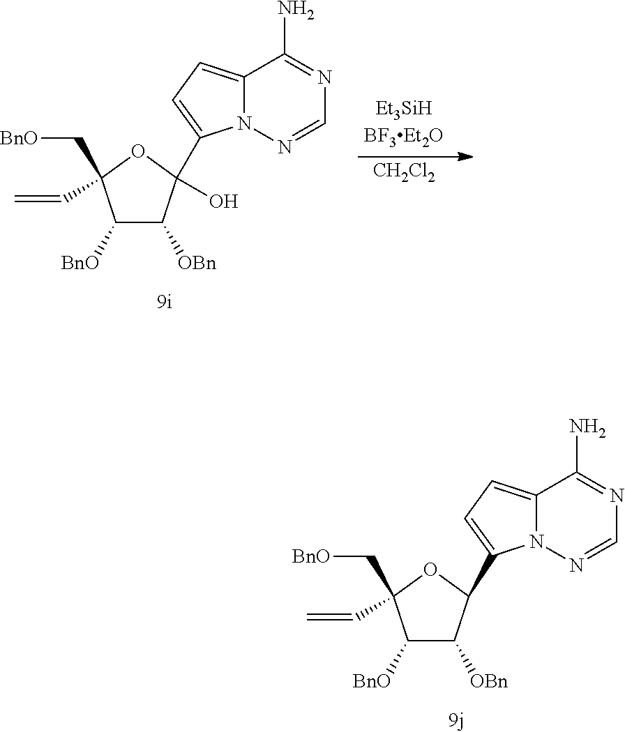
C1([BnO])C([OBn])C(C2=CC=C3N2N=CN=C3N)OC1(C[BnO])C=C.C1([BnO])C([OBn])C(O)(C2=CC=C3N2N=CN=C3N)OC1(C[BnO])C=C.[CH2Cl2]
